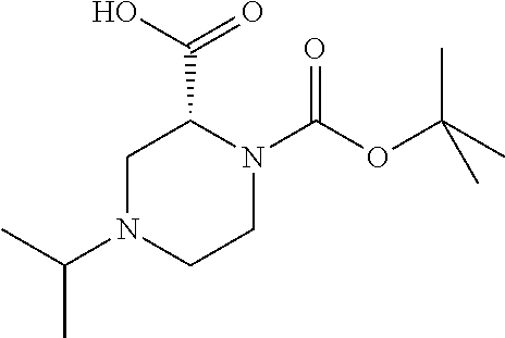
C1N(C(C)C)CCN(C(OC(C)(C)C)=O)C1C(O)=O
